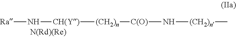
[Ra]N[CH(Y)][(CH2)n][C(O)]N[(CH2)n]C
